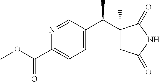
C1=C(C(C2(C)CC(=O)NC2=O)C)C=NC(C(OC)=O)=C1
